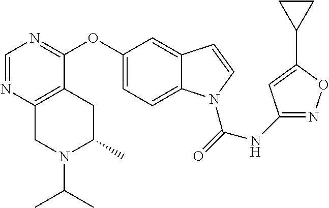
C1(OC2=NC=NC3=C2CC(C)N(C(C)C)C3)=CC=C2C(=C1)C=CN2C(=O)NC1=NOC(C2CC2)=C1
